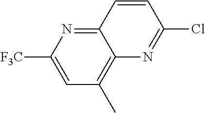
C12=NC([F3C])=CC(C)=C1N=C(Cl)C=C2
